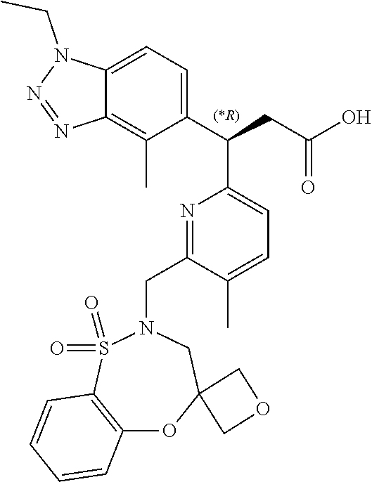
C1(C(CC(O)=O)C2=CC=C(C)C(CN3S(=O)(=O)C4=C(OC5(C3)COC5)C=CC=C4)=N2)=CC=C2C(=C1C)N=NN2CC
